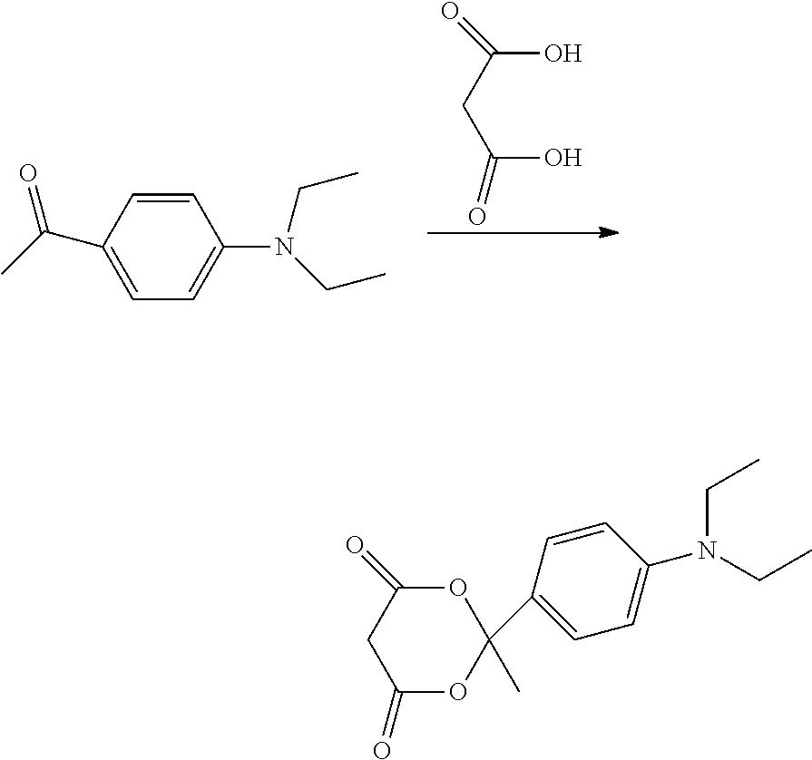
C(O)(CC(O)=O)=O.C1=CC(C(C)=O)=CC=C1N(CC)CC.C1(=O)OC(C)(C2=CC=C(N(CC)CC)C=C2)OC(=O)C1
